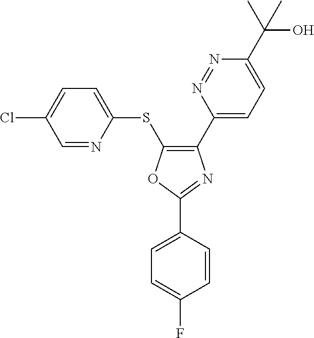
C1=NC(SC2=C(C3=CC=C(C(C)(O)C)N=N3)N=C(C3=CC=C(F)C=C3)O2)=CC=C1Cl
